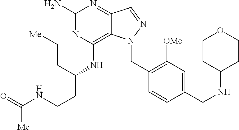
C1(N)=NC(NC(CCNC(=O)[Me])CC[Me])=C2C(=N1)C=NN2CC1=C([OMe])C=C(CNC2CCOCC2)C=C1
